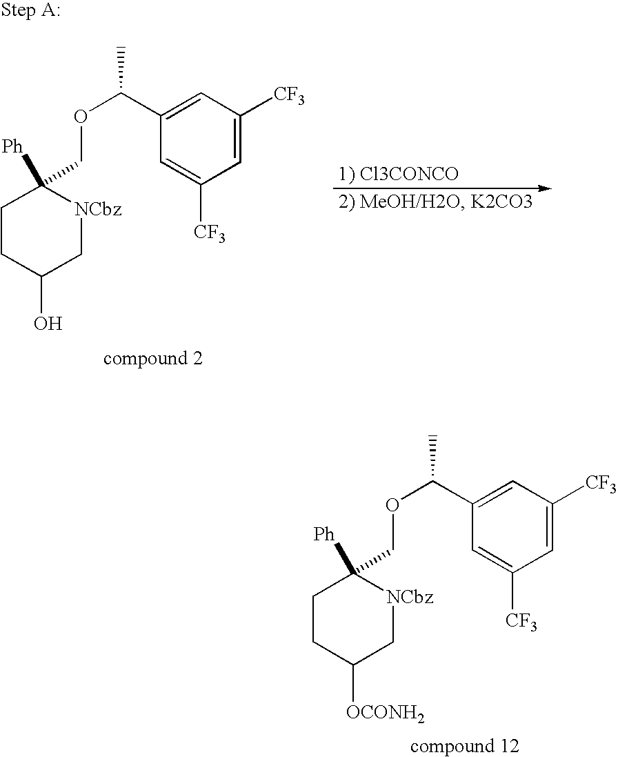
C1CC([OCONH2])C[NCbz]C1([Ph])COC(C1=CC([CF3])=CC([CF3])=C1)C.C1CC(O)C[NCbz]C1([Ph])COC(C1=CC([CF3])=CC([CF3])=C1)C
